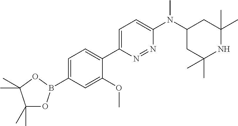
C1=C(B2OC(C)(C)C(C)(C)O2)C=C(OC)C(C2=CC=C(N(C3CC(C)(C)NC(C)(C)C3)C)N=N2)=C1
